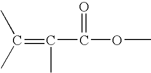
C(=C(C)C(OC)=O)(C)C
